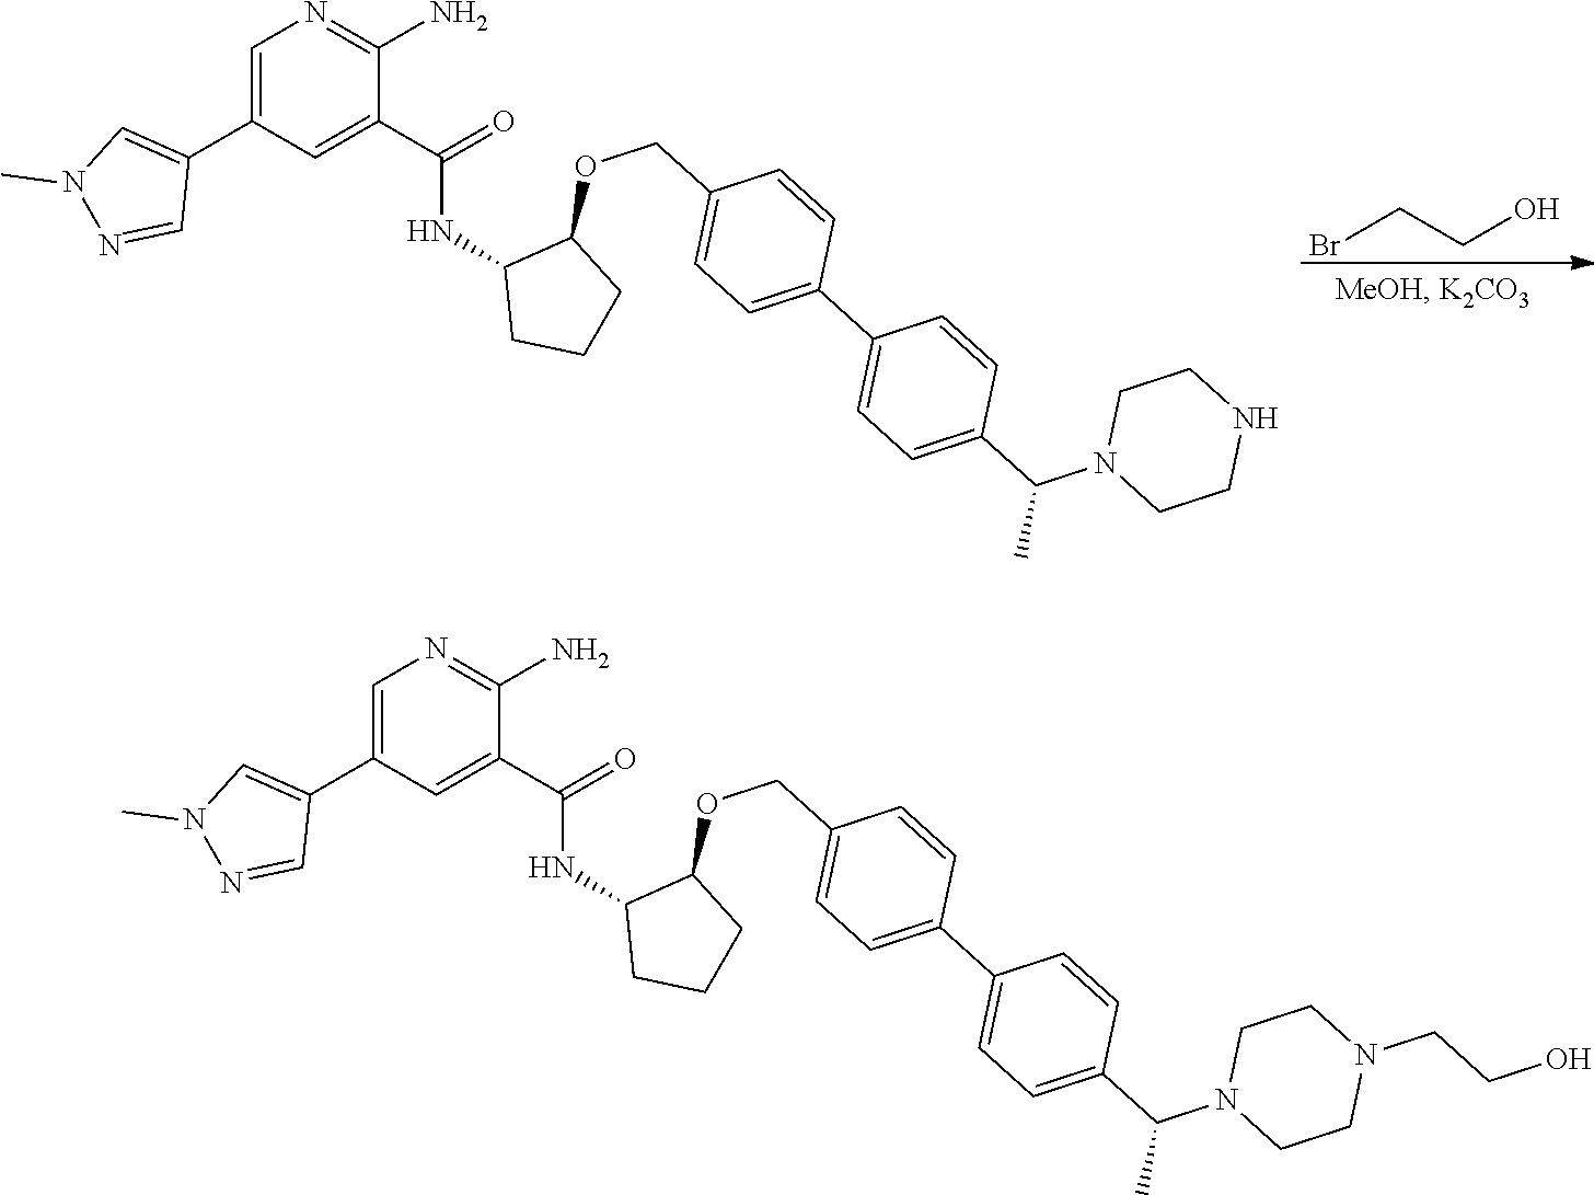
C1=C(C2=CN(C)N=C2)C=C(C(=O)NC2CCCC2OCC2=CC=C(C3=CC=C(C(N4CCNCC4)C)C=C3)C=C2)C(N)=N1.BrCCO.C1=C(C2=CN(C)N=C2)C=C(C(=O)NC2CCCC2OCC2=CC=C(C3=CC=C(C(N4CCN(CCO)CC4)C)C=C3)C=C2)C(N)=N1
